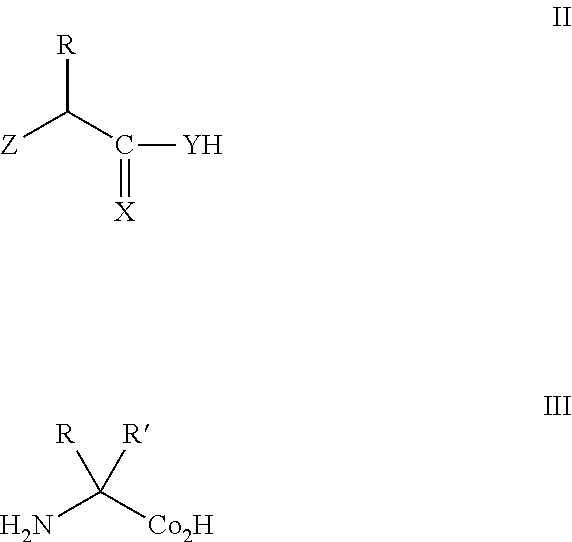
[R]C(C([Y])=[X])[Z].C(N)([Co2H])([R])[R]
